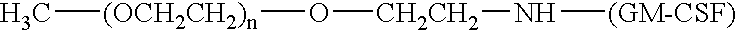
[CH2CH2](O[(OCH2CH2)n]C)N[(GM-CSF)]
